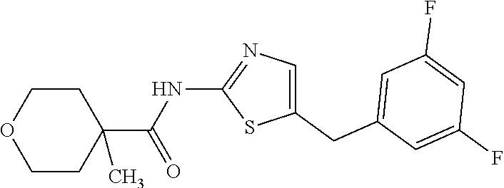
C1(CC2=CC(F)=CC(F)=C2)=CN=C(NC(=O)C2(C)CCOCC2)S1
